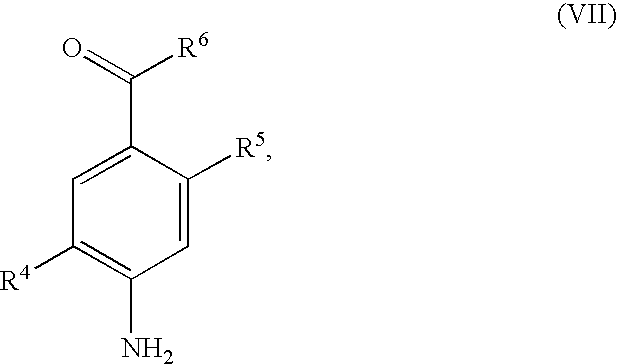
C1(C(=O)[R6])=CC([R4])=C(N)C=C1[R5]
